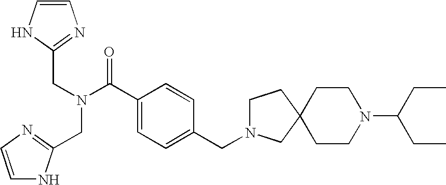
C1=CNC(CN(C(C2=CC=C(CN3CCC4(C3)CCN(C(CC)CC)CC4)C=C2)=O)CC2=NC=CN2)=N1
